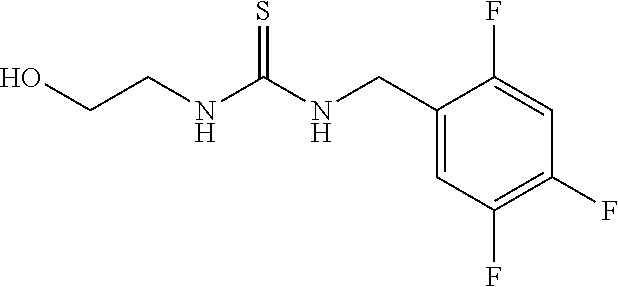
C1(CNC(NCCO)=S)=CC(F)=C(F)C=C1F
